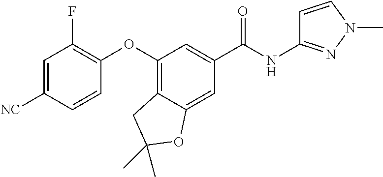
C1=C([NC])C=CC(OC2=C3C(=CC(C(NC4=NN(C)C=C4)=O)=C2)OC(C)(C)C3)=C1F
